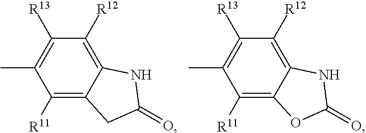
C1([R12])=C2C(=C([R11])C(C)=C1[R13])CC(=O)N2.C1([R12])=C2C(=C([R11])C(C)=C1[R13])OC(=O)N2
